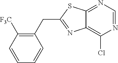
C1(CC2=NC3=C(Cl)N=CN=C3S2)=C([F3C])C=CC=C1
